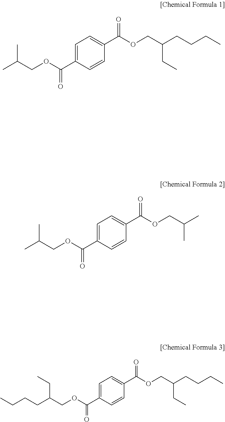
C1=C(C(OCC(C)C)=O)C=CC(C(OCC(CCCC)CC)=O)=C1.C1=C(C(OCC(C)C)=O)C=CC(C(OCC(C)C)=O)=C1.C1=C(C(OCC(CC)CCCC)=O)C=CC(C(OCC(CCCC)CC)=O)=C1
